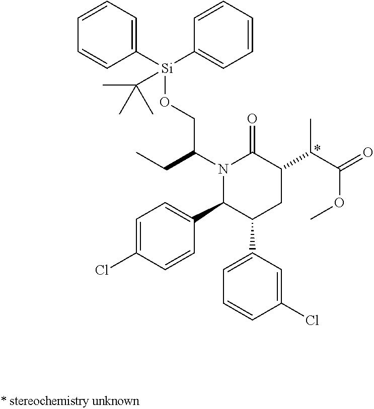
C1([Si](OCC(N2C(C3=CC=C(Cl)C=C3)C(C3=CC=CC(Cl)=C3)CC(C(C(=O)OC)C)C2=O)CC)(C(C)(C)C)C2=CC=CC=C2)=CC=CC=C1
